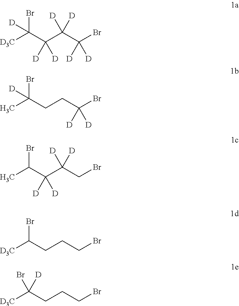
[D3C]C(C(C(C(Br)([D])[D])([D])[D])([D])[D])(Br)[D].CC(CCC(Br)([D])[D])(Br)[D].CC(C(C(CBr)([D])[D])([D])[D])Br.[D3C]C(CCCBr)Br.[D3C]C(CCCBr)(Br)[D]
